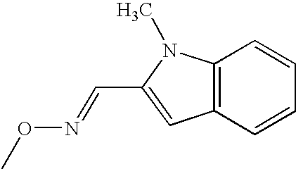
CON=CC1=CC2=C(N1C)C=CC=C2
